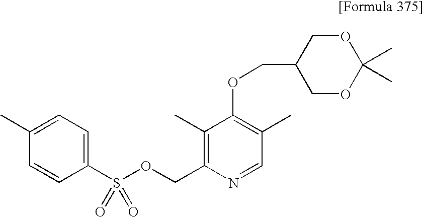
O(CC1=C(C)C(OCC2COC(C)(C)OC2)=C(C)C=N1)S(C1=CC=C(C)C=C1)(=O)=O
